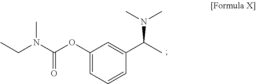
C1(OC(N(CC)C)=O)=CC=CC(C(C)N(C)C)=C1
